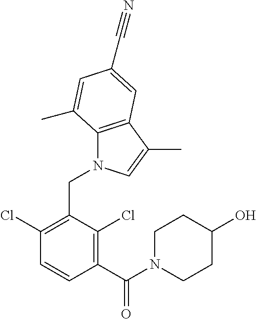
C1(C(N2CCC(O)CC2)=O)=C(Cl)C(CN2C3=C(C(C)=C2)C=C(C#N)C=C3C)=C(Cl)C=C1
